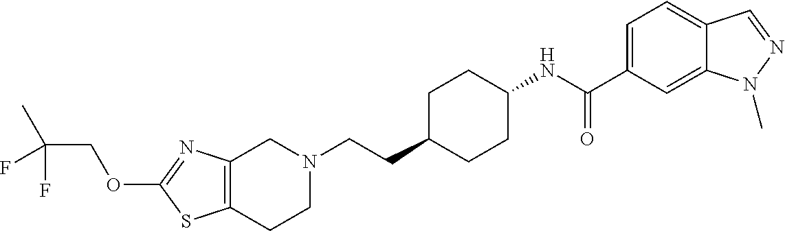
C12=C(CCN(CCC3CCC(NC(C4=CC=C5C(=C4)N(C)N=C5)=O)CC3)C1)SC(OCC(C)(F)F)=N2
